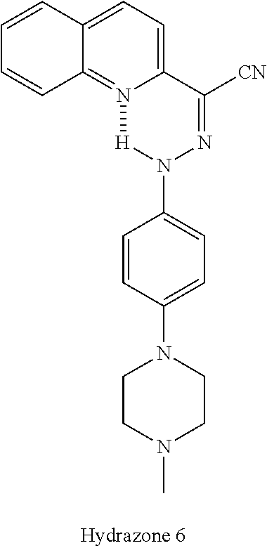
C12=CC=C3C(=N1[H]N(C1=CC=C(N4CCN(C)CC4)C=C1)N=C2[CN])C=CC=C3
